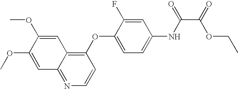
C1(OC2=CC=C(NC(C(=O)OCC)=O)C=C2F)=C2C(=NC=C1)C=C(OC)C(OC)=C2
